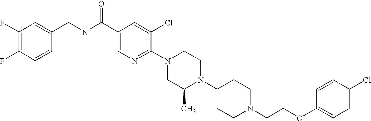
C1(OCCN2CCC(N3C(C)CN(C4=NC=C(C(NCC5=CC(F)=C(F)C=C5)=O)C=C4Cl)CC3)CC2)=CC=C(Cl)C=C1
